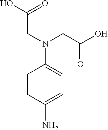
C1=CC(N)=CC=C1N(CC(=O)O)CC(=O)O
